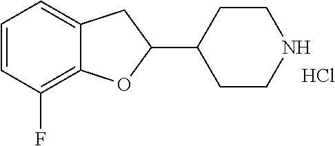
C1=CC(F)=C2C(=C1)CC(C1CCNCC1)O2.Cl
